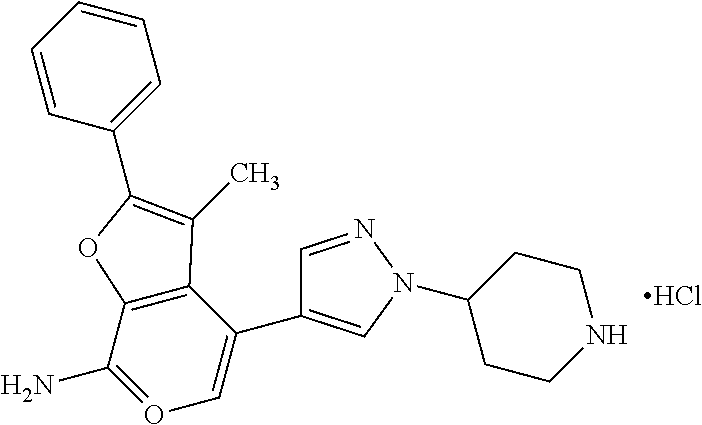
Cl.C1=NN(C2CCNCC2)C=C1C1=CO=C(N)C2=C1C(C)=C(C1=CC=CC=C1)O2
